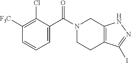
C1([F3C])=C(Cl)C(C(N2CCC3=C(C2)NN=C3I)=O)=CC=C1
